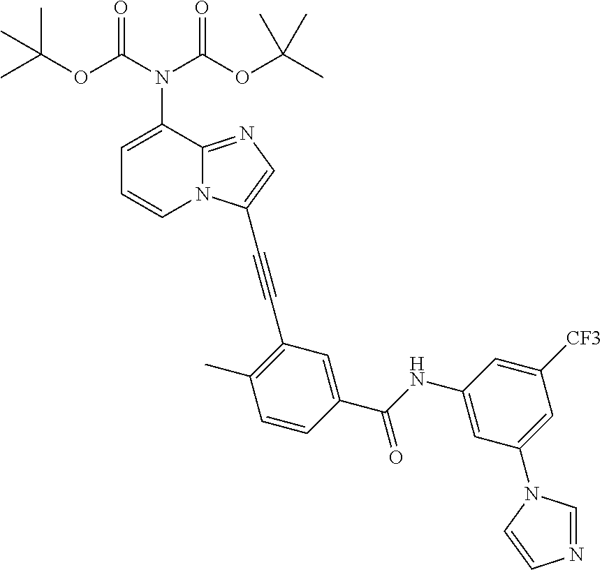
C1=C(N(C(=O)OC(C)(C)C)C(OC(C)(C)C)=O)C2=NC=C(C#CC3=C(C)C=CC(C(NC4=CC(N5C=NC=C5)=CC([CF3])=C4)=O)=C3)N2C=C1
